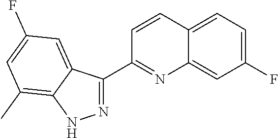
C12=CC=C(F)C=C1N=C(C1=NNC3=C(C)C=C(F)C=C13)C=C2
